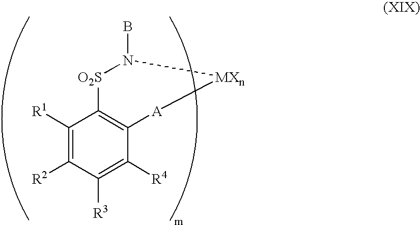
C1([R1])=C([R2])C([R3])=C([R4])C2=C1[O2S]N(B)[MXn][A]2
